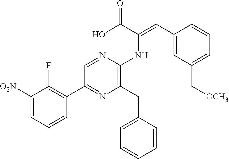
C1([O2N])=CC=CC(C2=NC(CC3=CC=CC=C3)=C(NC(=CC3=CC(C[OCH3])=CC=C3)C(O)=O)N=C2)=C1F
